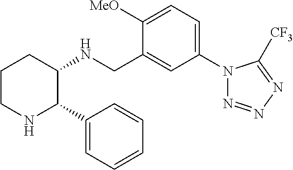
C1=C(N2N=NN=C2[CF3])C=C(CNC2CCCNC2C2=CC=CC=C2)C([MeO])=C1
